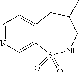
C1=NC=C2C(=C1)CC(C)CNS2(=O)=O
